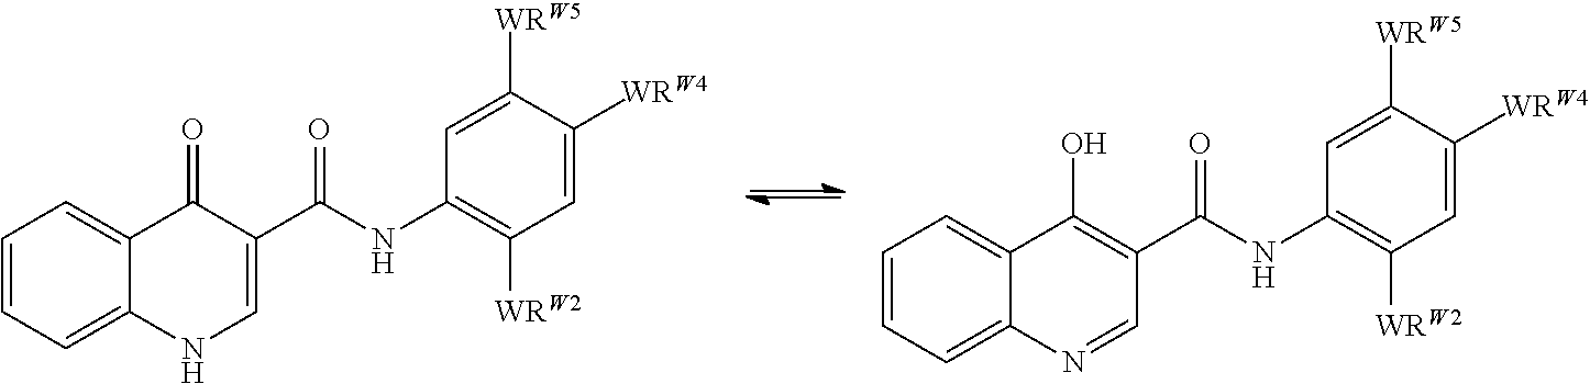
C1=CC=C2C(=C1)C(=O)C(C(NC1=C([WRW2])C=C([WRW4])C([WRW5])=C1)=O)=CN2.C1=CC=C2C(=C1)C(O)=C(C(NC1=C([WRW2])C=C([WRW4])C([WRW5])=C1)=O)C=N2
